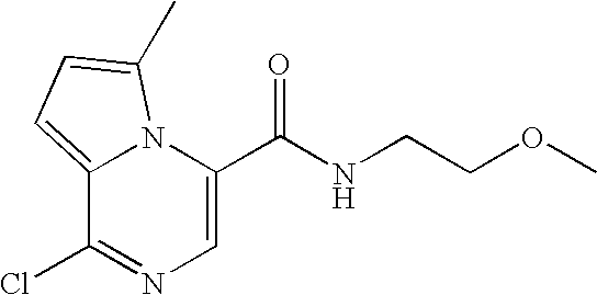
C1=C(C(NCCOC)=O)N2C(=CC=C2C)C(Cl)=N1
